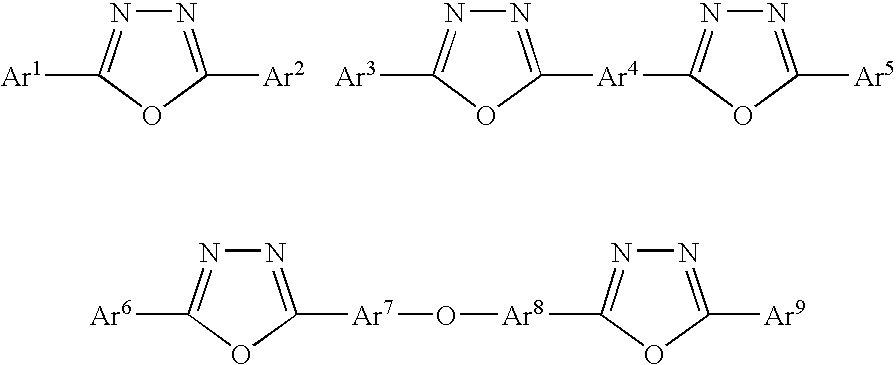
N1=C([Ar2])OC([Ar1])=N1.N1=C([Ar4]C2=NN=C([Ar5])O2)OC([Ar3])=N1.N1=C([Ar9])OC([Ar8]O[Ar7]C2=NN=C([Ar6])O2)=N1
